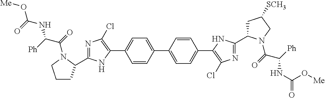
C1(C2=CC=C(C3=C(Cl)N=C(C4CC([SCH3])CN4C(C([Ph])NC(=O)O[Me])=O)N3)C=C2)=CC=C(C2=C(Cl)N=C(C3CCCN3C(C(NC(=O)O[Me])[Ph])=O)N2)C=C1
